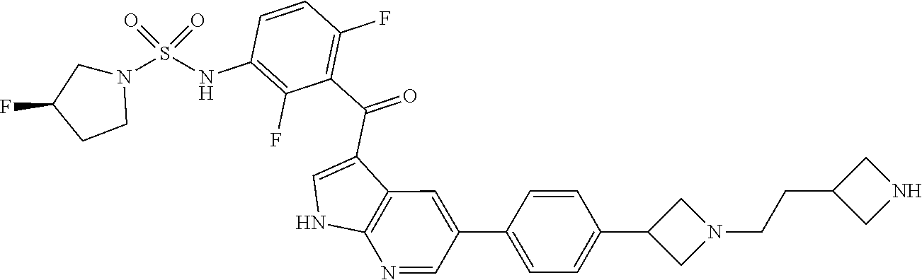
C1(F)=C(NS(N2CC(F)CC2)(=O)=O)C=CC(F)=C1C(C1=CNC2=C1C=C(C1=CC=C(C3CN(CCC4CNC4)C3)C=C1)C=N2)=O
